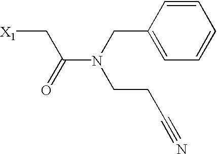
[X1]CC(N(CCC#N)CC1=CC=CC=C1)=O
